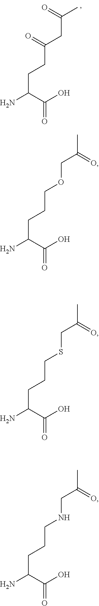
C(C(C(O)=O)N)CC(=O)CC(C)=O.C(C(C(O)=O)N)CCOCC(C)=O.C(C(C(O)=O)N)CCSCC(C)=O.C(C(C(O)=O)N)CCNCC(C)=O
